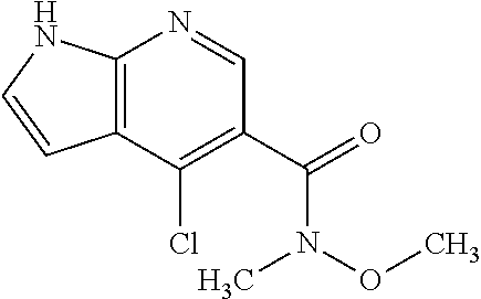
C12=C(NC=C1)N=CC(C(=O)N(OC)C)=C2Cl
